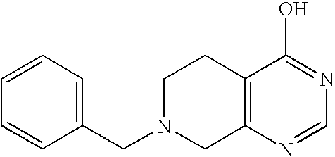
C1(CN2CC3=C(CC2)C(O)=NC=N3)=CC=CC=C1
